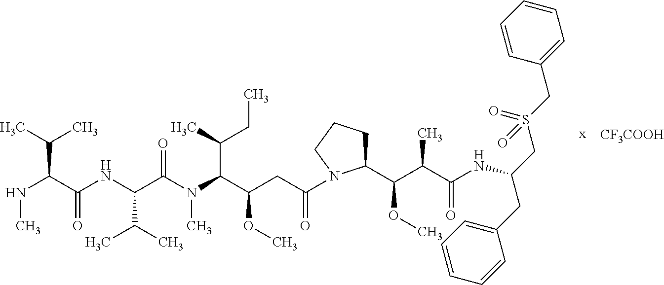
[CF3COOH].N(C(C(NC(C(N(C(C(CC(=O)N1C(C(C(C(=O)NC(CS(CC2=CC=CC=C2)(=O)=O)CC2=CC=CC=C2)C)OC)CCC1)OC)C(CC)C)C)=O)C(C)C)=O)C(C)C)C
